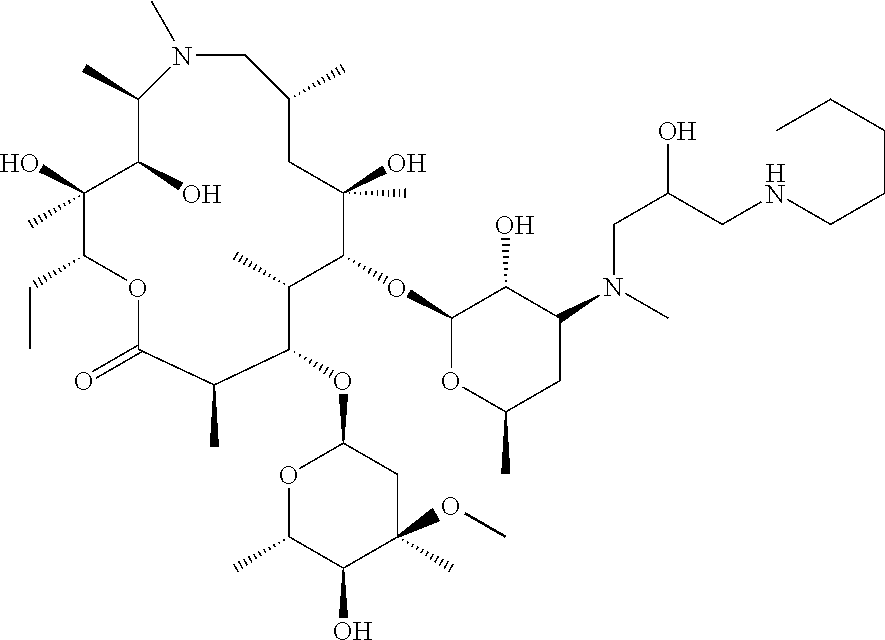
C1(OC2C(C)(O)CC(C)CN(C)C(C)C(O)C(O)(C)C(CC)OC(=O)C(C)C(OC3OC(C)C(O)C(C)(OC)C3)C2C)OC(C)CC(N(C)CC(O)CNCCCCC)C1O
